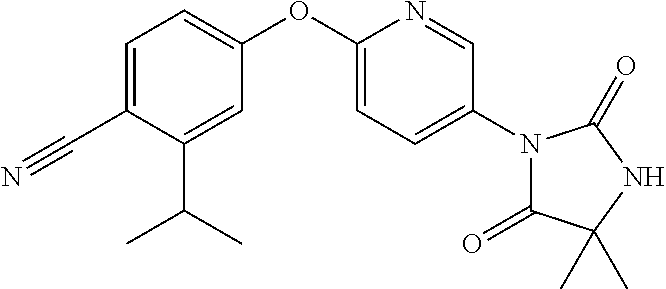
C1=C(C#N)C(C(C)C)=CC(OC2=CC=C(N3C(=O)C(C)(C)NC3=O)C=N2)=C1
